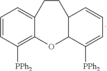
C1=CC([PPh2])=C2C(=C1)CCC1C(O2)C([PPh2])=CC=C1
